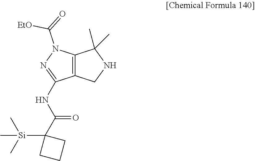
C12=C(CNC1(C)C)C(NC(C1([Si](C)(C)C)CCC1)=O)=NN2C(=O)[EtO]
